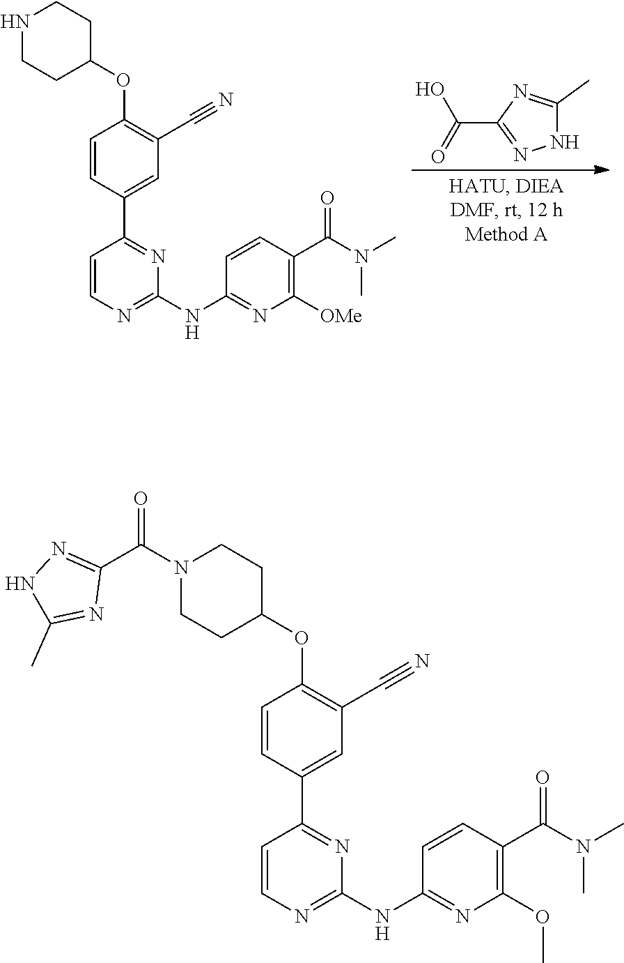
C1=CC(C2=NC(NC3=NC([OMe])=C(C(N(C)C)=O)C=C3)=NC=C2)=CC(C#N)=C1OC1CCNCC1.C(=O)(O)C1=NNC(C)=N1.C1=CC(C2=NC(NC3=NC(OC)=C(C(N(C)C)=O)C=C3)=NC=C2)=CC(C#N)=C1OC1CCN(C(C2=NNC(C)=N2)=O)CC1
